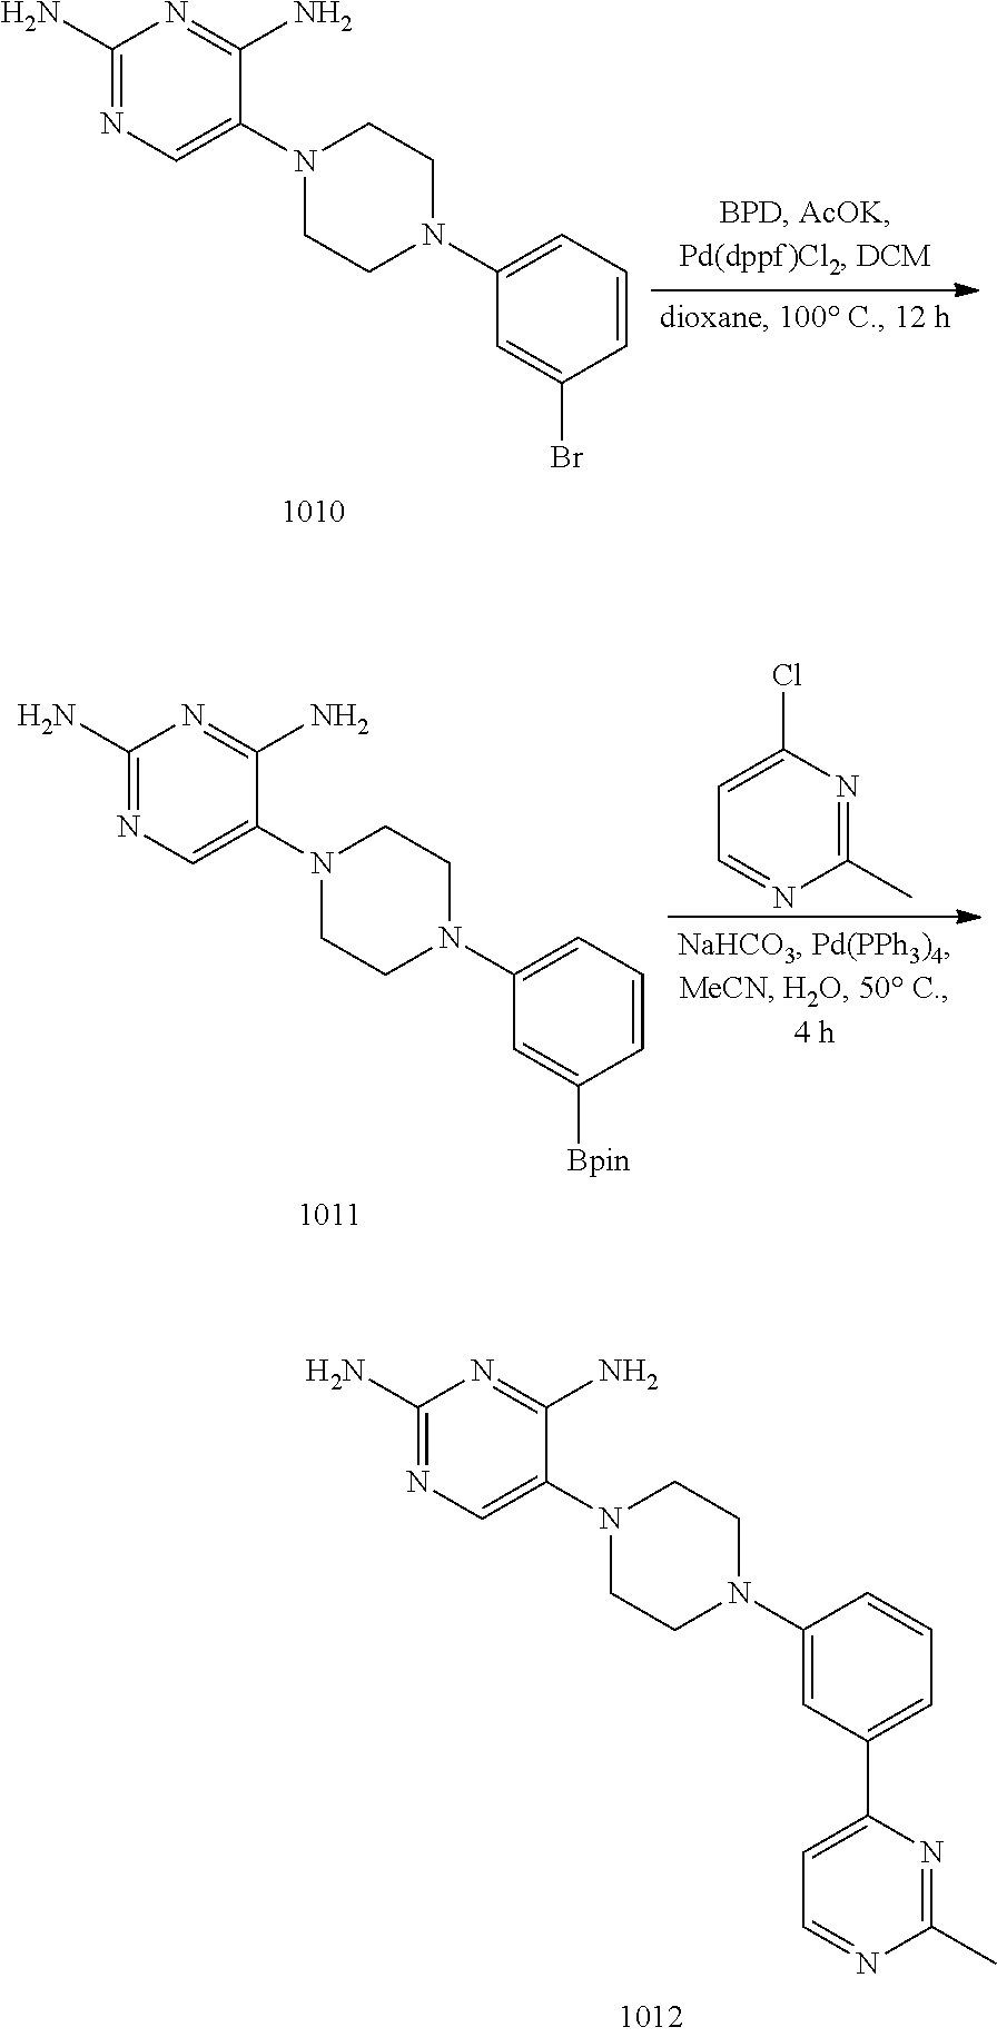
N1(C2=CN=C(N)N=C2N)CCN(C2=CC(C3=CC=NC(C)=N3)=CC=C2)CC1.N1(C2=CN=C(N)N=C2N)CCN(C2=CC=CC(Br)=C2)CC1.N1(C2=CN=C(N)N=C2N)CCN(C2=CC=CC([Bpin])=C2)CC1.C1=C(Cl)N=C(C)N=C1
